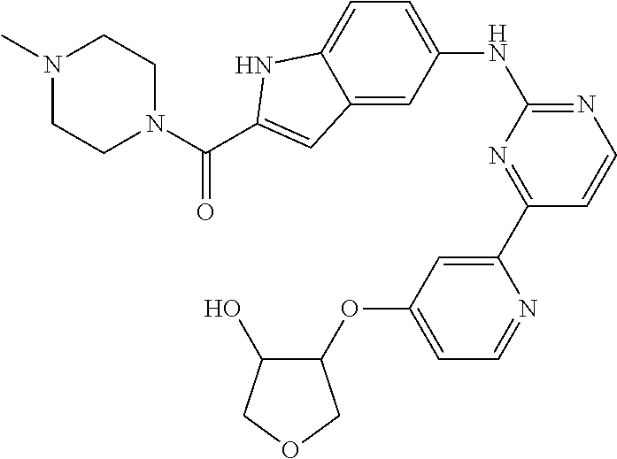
C(N1CCN(C)CC1)(=O)C1=CC2=CC(NC3=NC=CC(C4=CC(OC5C(O)COC5)=CC=N4)=N3)=CC=C2N1
